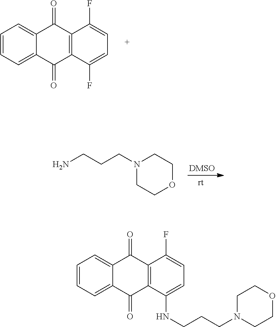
C12=CC=CC=C1C(=O)C1=C(C2=O)C(F)=CC=C1F.NCCCN1CCOCC1.C12=CC=CC=C1C(=O)C1=C(C2=O)C(NCCCN2CCOCC2)=CC=C1F
